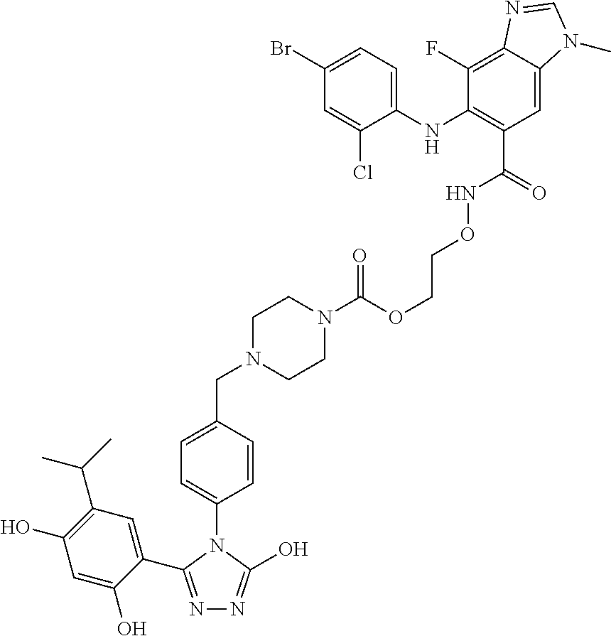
C(N1CCN(C(OCCONC(C2=C(NC3=CC=C(Br)C=C3Cl)C(F)=C3C(=C2)N(C)C=N3)=O)=O)CC1)C1=CC=C(N2C(C3=CC(C(C)C)=C(O)C=C3O)=NN=C2O)C=C1
